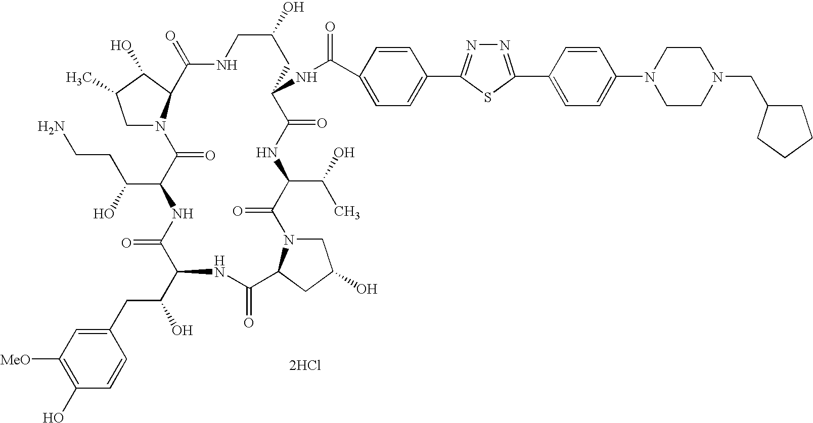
C1N2C(C(O)C1C)C(=O)NCC(O)CC(NC(=O)C1=CC=C(C3=NN=C(C4=CC=C(N5CCN(CC6CCCC6)CC5)C=C4)S3)C=C1)C(=O)NC(C(O)C)C(=O)N1CC(O)CC1C(=O)NC(C(CC1=CC([MeO])=C(O)C=C1)O)C(=O)NC(C(O)CCN)C2=O.[2HCl]
